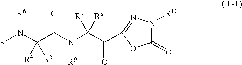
C1(=O)N([R10])N=C(C(C(N(C(C(N([R])[R6])([R5])[R4])=O)[R9])([R8])[R7])=O)O1
